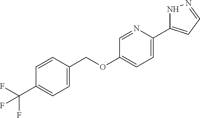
C1=CC(COC2=CC=C(C3=CC=NN3)N=C2)=CC=C1C(F)(F)F
